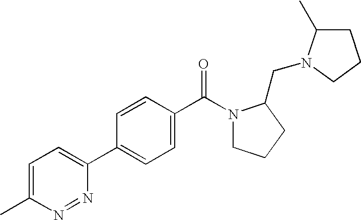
C1=CC(C(N2CCCC2CN2C(C)CCC2)=O)=CC=C1C1=CC=C(C)N=N1
